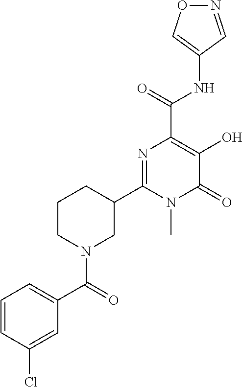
O1N=CC(NC(C2=C(O)C(=O)N(C)C(C3CCCN(C(=O)C4=CC=CC(Cl)=C4)C3)=N2)=O)=C1
